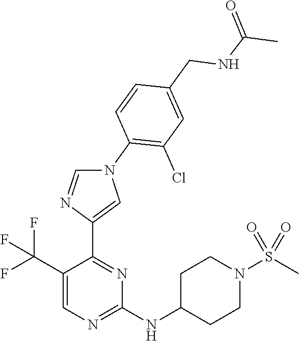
C1(C(F)(F)F)=CN=C(NC2CCN(S(C)(=O)=O)CC2)N=C1C1=CN(C2=C(Cl)C=C(CNC(C)=O)C=C2)C=N1
